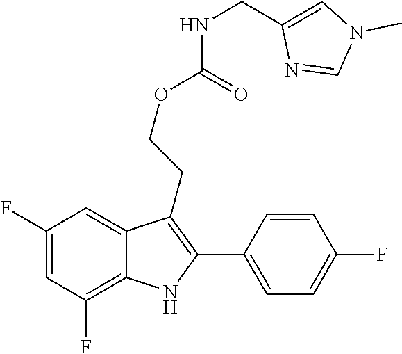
C1(C2=C(CCOC(=O)NCC3=CN(C)C=N3)C3=CC(F)=CC(F)=C3N2)=CC=C(F)C=C1
